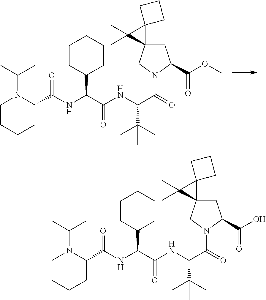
C1C(C(O)=O)N(C(=O)C(NC(C(NC(C2N(C(C)C)CCCC2)=O)C2CCCCC2)=O)C(C)(C)C)CC12C1(C2(C)C)CCC1.C1C(C(OC)=O)N(C(=O)C(NC(C(NC(C2N(C(C)C)CCCC2)=O)C2CCCCC2)=O)C(C)(C)C)CC12C1(C2(C)C)CCC1
